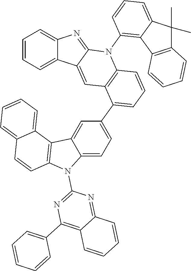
C12=CC=C(C3=CC=CC4=C3C=C3C(=NC5=CC=CC=C35)N4C3=C4C(=CC=C3)C(C)(C)C3=C4C=CC=C3)C=C1C1=C(N2C2=NC(C3=CC=CC=C3)=C3C(=N2)C=CC=C3)C=CC2=CC=CC=C12
